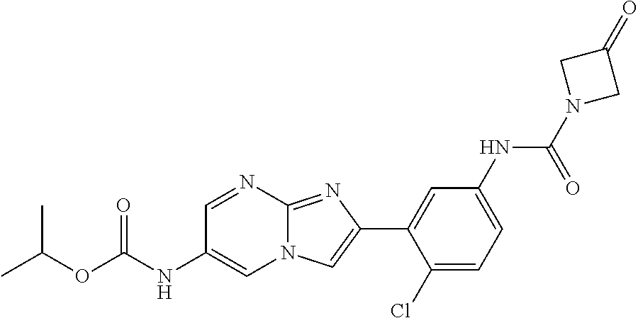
C1=NC2=NC(C3=CC(NC(N4CC(=O)C4)=O)=CC=C3Cl)=CN2C=C1NC(OC(C)C)=O
